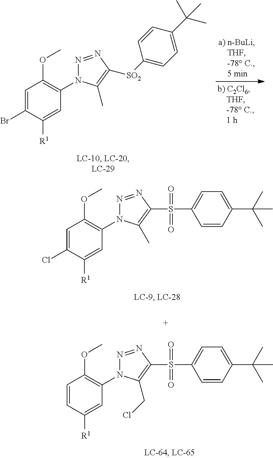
C1=C(Br)C([R1])=CC(N2N=NC([SO2]C3=CC=C(C(C)(C)C)C=C3)=C2C)=C1OC.C1=C(Cl)C([R1])=CC(N2N=NC(S(=O)(=O)C3=CC=C(C(C)(C)C)C=C3)=C2C)=C1OC.C1=CC([R1])=CC(N2N=NC(S(=O)(=O)C3=CC=C(C(C)(C)C)C=C3)=C2CCl)=C1OC
